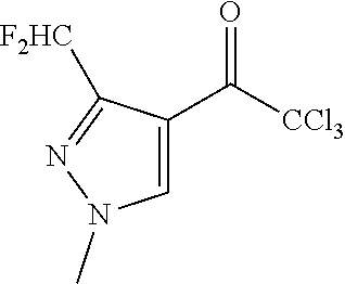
O=C([CCl3])C1=CN(C)N=C1[F2HC]
